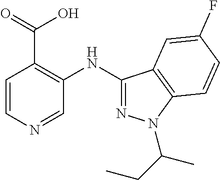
C1=CN=CC(NC2=NN(C(CC)C)C3=C2C=C(F)C=C3)=C1C(=O)O
